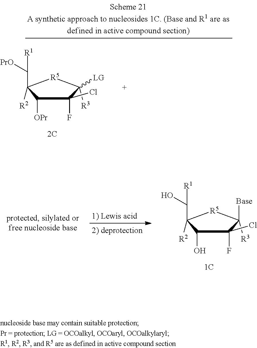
C1(O)C(F)(Cl)C([R3])([Base])[R5]C1(C(O)[R1])[R2].[LG]C1([R3])C(F)(Cl)C([OPr])C(C([PrO])[R1])([R2])[R5]1
